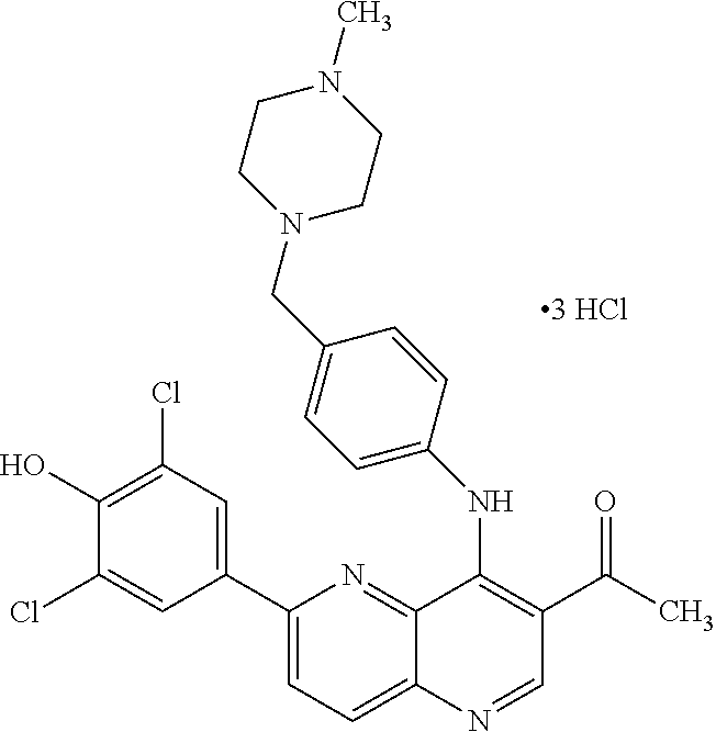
C1(C2=CC(Cl)=C(O)C(Cl)=C2)=CC=C2C(=N1)C(NC1=CC=C(CN3CCN(C)CC3)C=C1)=C(C(=O)C)C=N2
